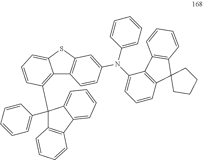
C12=C(C3(C4=CC=CC=C4)C4=C(C5=CC=CC=C35)C=CC=C4)C=CC=C1SC1=C2C=CC(N(C2=CC=CC=C2)C2=CC=CC3=C2C2=C(C34CCCC4)C=CC=C2)=C1
